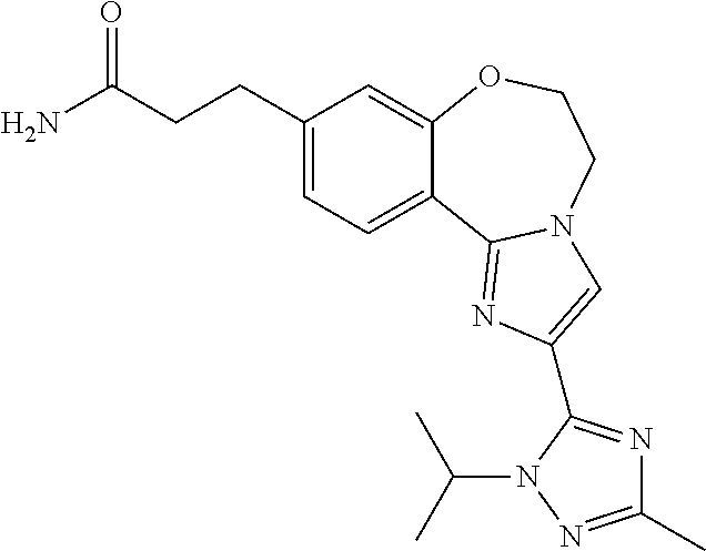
C1(CCC(N)=O)=CC=C2C(=C1)OCCN1C2=NC(C2=NC(C)=NN2C(C)C)=C1
